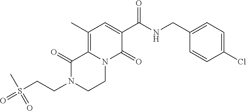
C12=C(C)C=C(C(=O)NCC3=CC=C(Cl)C=C3)C(=O)N1CCN(CCS(=O)(C)=O)C2=O
